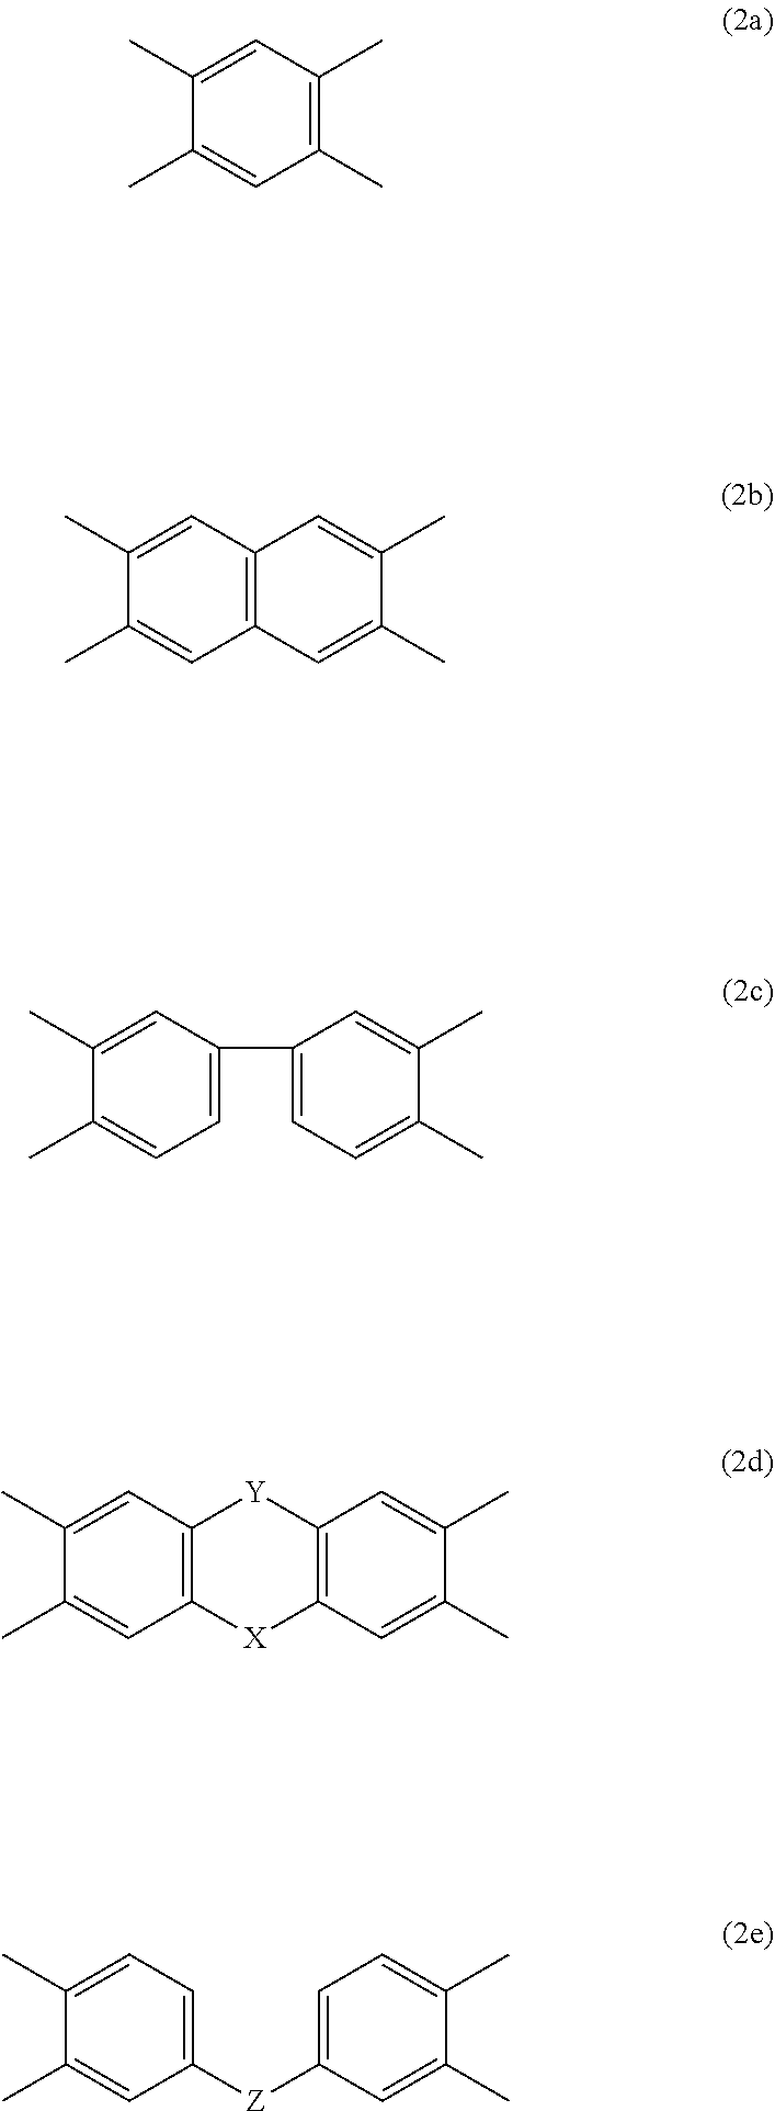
C1(C)=C(C)C=C(C)C(C)=C1.C12=C(C=C(C)C(C)=C1)C=C(C)C(C)=C2.C1=C(C2=CC=C(C)C(C)=C2)C=C(C)C(C)=C1.C12=C(C=C(C)C(C)=C1)[Y]C1=C([X]2)C=C(C)C(C)=C1.C1([Z]C2=CC=C(C)C(C)=C2)=CC=C(C)C(C)=C1
